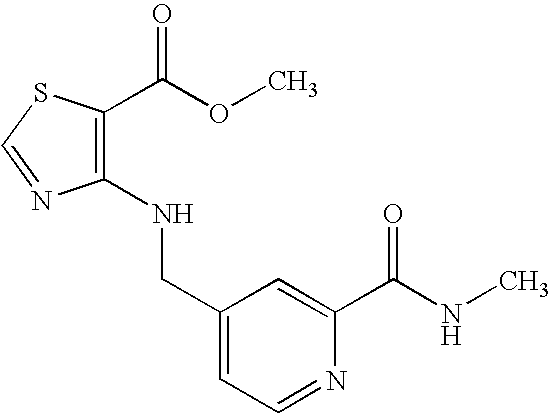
C1(NCC2=CC=NC(C(NC)=O)=C2)=C(C(OC)=O)SC=N1
